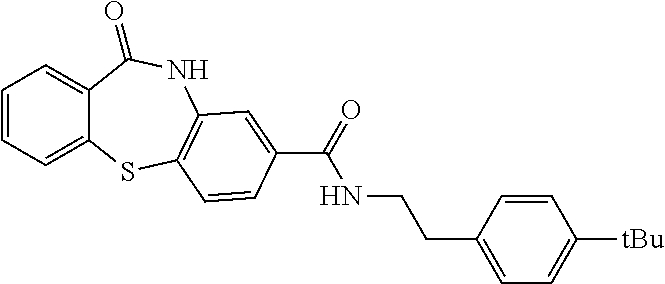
C1=CC=C2C(=C1)C(=O)NC1=C(S2)C=CC(C(=O)NCCC2=CC=C([tBu])C=C2)=C1
